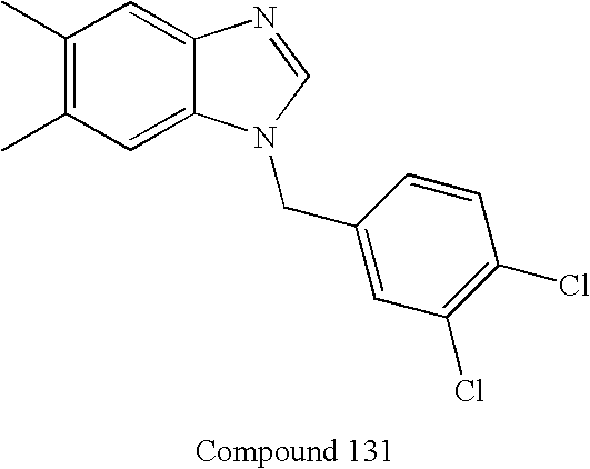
C1(C)=C(C)C=C2C(=C1)N=CN2CC1=CC(Cl)=C(Cl)C=C1
